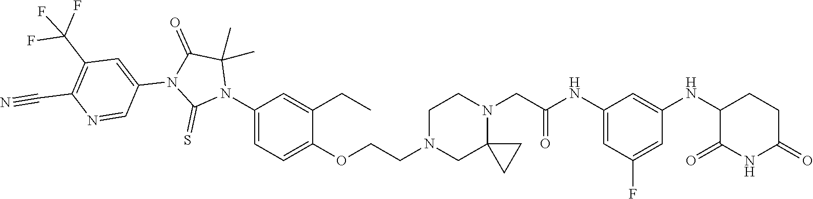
C1=C(NC(CN2CCN(CCOC3=CC=C(N4C(C)(C)C(=O)N(C5=CC(C(F)(F)F)=C(C#N)N=C5)C4=S)C=C3CC)CC23CC3)=O)C=C(NC2C(=O)NC(=O)CC2)C=C1F
